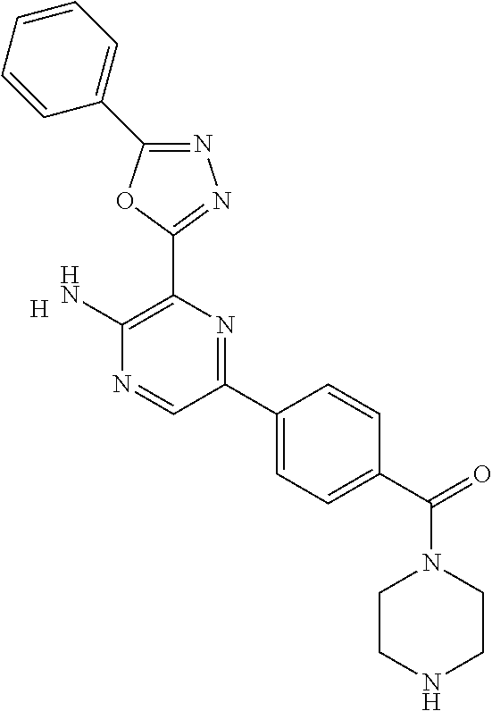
C1(N)=C(C2=NN=C(C3=CC=CC=C3)O2)N=C(C2=CC=C(C(N3CCNCC3)=O)C=C2)C=N1.[H]
